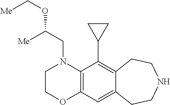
C(OC[Me])(CN1C2=C(OCC1)C=C1C(=C2C2CC2)CCNCC1)[Me]
